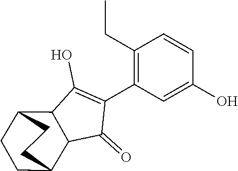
C1(=O)C(C2=C(CC)C=CC(O)=C2)=C(O)C2C1C1CCC2CC1
